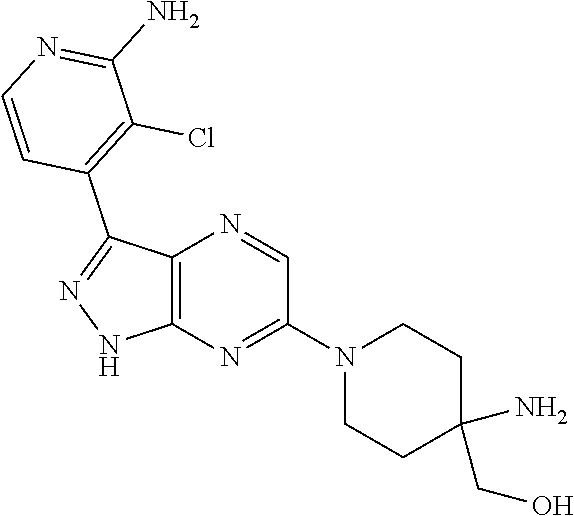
C12=C(N=C(N3CCC(N)(CO)CC3)C=N1)NN=C2C1=C(Cl)C(N)=NC=C1
